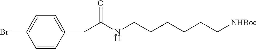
C(C(NCCCCCC[NHBoc])=O)C1=CC=C(Br)C=C1
